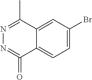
C12=CC(Br)=CC=C1C(=O)=NN=C2C
